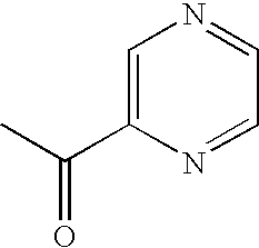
C1=C(C(C)=O)N=CC=N1
